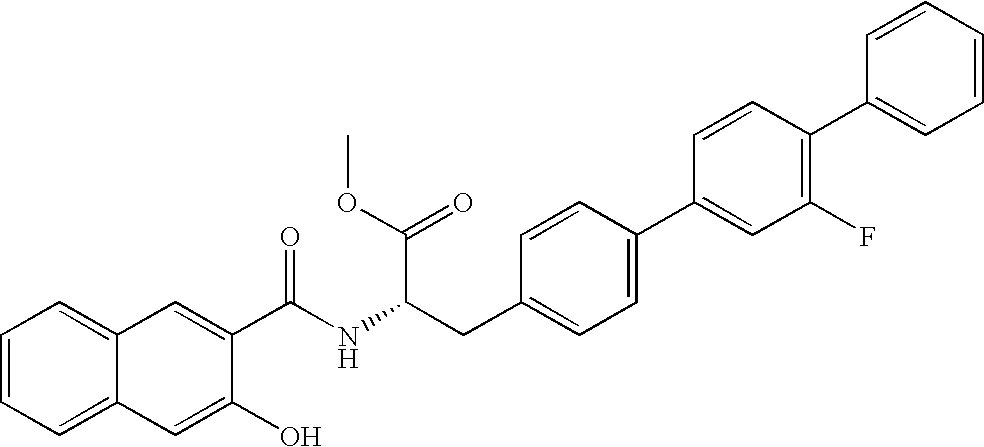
C1=CC=C2C(=C1)C=C(C(NC(CC1=CC=C(C3=CC(F)=C(C4=CC=CC=C4)C=C3)C=C1)C(=O)OC)=O)C(O)=C2
